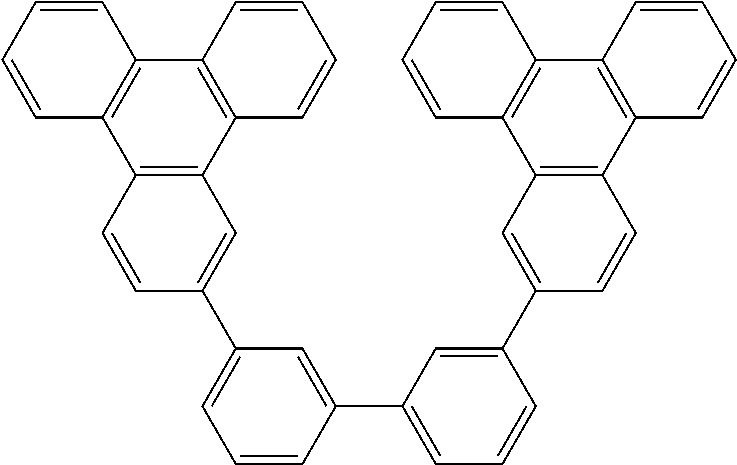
C1(C2=CC=CC(C3=CC=CC(C4=CC5=C(C=C4)C4=C(C6=C5C=CC=C6)C=CC=C4)=C3)=C2)=CC2=C(C=C1)C1=C(C3=C2C=CC=C3)C=CC=C1
